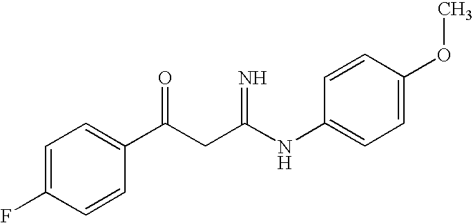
C1=C(F)C=CC(C(CC(NC2=CC=C(OC)C=C2)=N)=O)=C1
